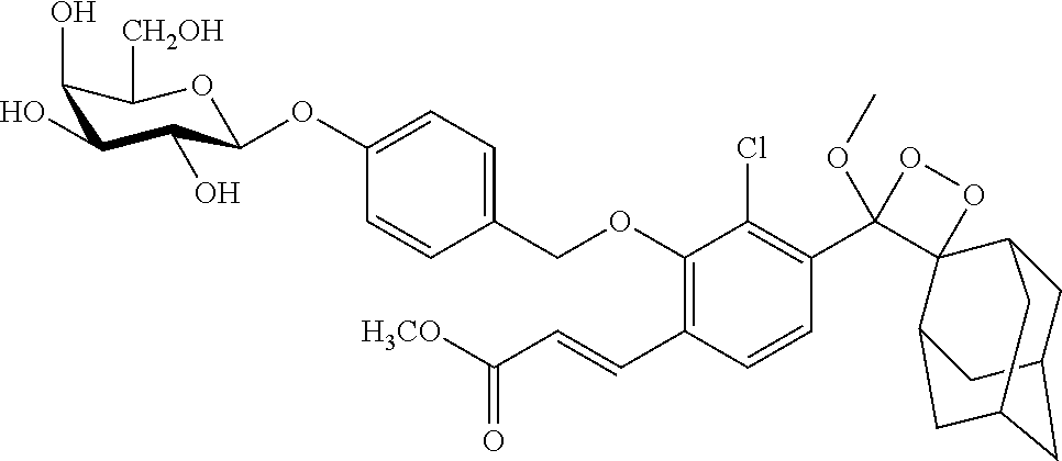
C1(OC2C(O)C(O)C(O)C([CH2OH])O2)=CC=C(COC2=C(C=CC([H3CO])=O)C=CC(C3(OC)OOC34C3CC5CC(CC4C5)C3)=C2Cl)C=C1
